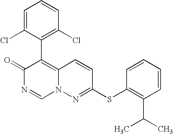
O=C1N=CN2C(=C1C1=C(Cl)C=CC=C1Cl)C=CC(SC1=C(C(C)C)C=CC=C1)=N2
